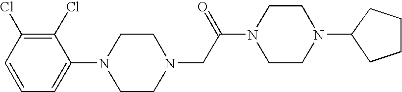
N1(CC(N2CCN(C3CCCC3)CC2)=O)CCN(C2=CC=CC(Cl)=C2Cl)CC1
